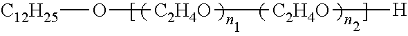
O([C2H4O][C2H4O][H])[C12H25]
